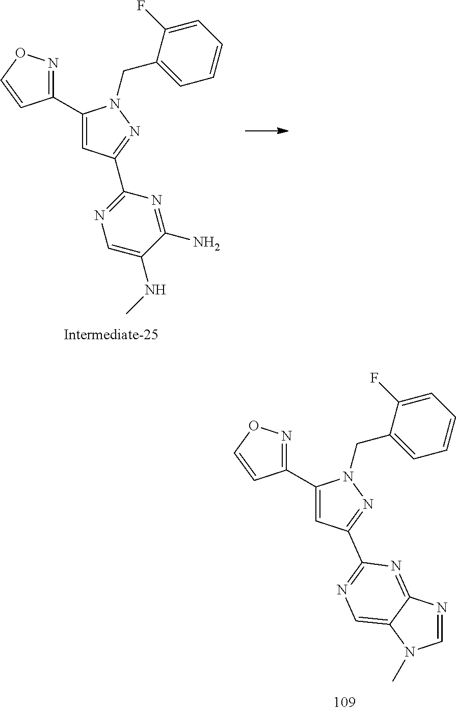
C1(C2=NOC=C2)=CC(C2=NC=C(NC)C(N)=N2)=NN1CC1=CC=CC=C1F.C1(C2=NOC=C2)=CC(C2=NC=C3C(=N2)N=CN3C)=NN1CC1=CC=CC=C1F
